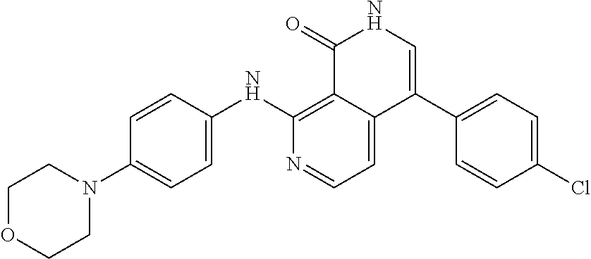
C1=NC(NC2=CC=C(N3CCOCC3)C=C2)=C2C(=C1)C(C1=CC=C(Cl)C=C1)=CNC2=O
